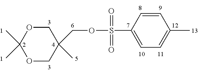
O1CC(COS(C2=CC=C(C)C=C2)(=O)=O)(C)COC1(C)C
